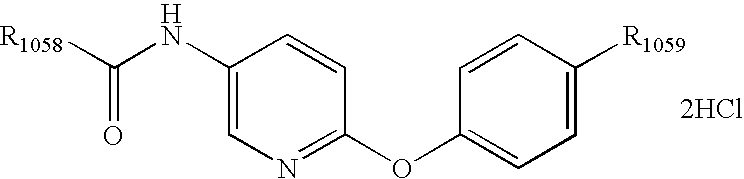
[R1058]C(NC1=CN=C(OC2=CC=C([R1059])C=C2)C=C1)=O.[2HCl]
